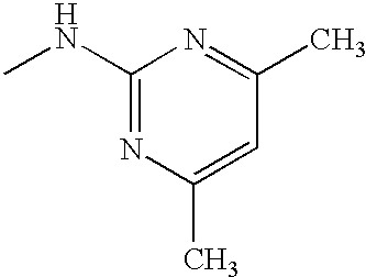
C1(NC)=NC(C)=CC(C)=N1
